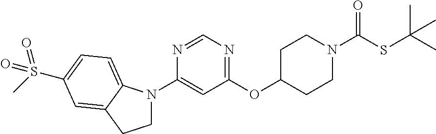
C1N(C2=CC(OC3CCN(C(=O)SC(C)(C)C)CC3)=NC=N2)C2=CC=C(S(C)(=O)=O)C=C2C1
